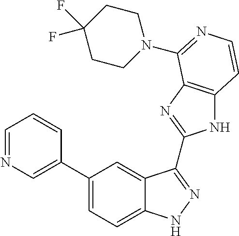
C1(C2=CC=C3C(=C2)C(C2=NC4=C(N2)C=CN=C4N2CCC(F)(F)CC2)=NN3)=CN=CC=C1
